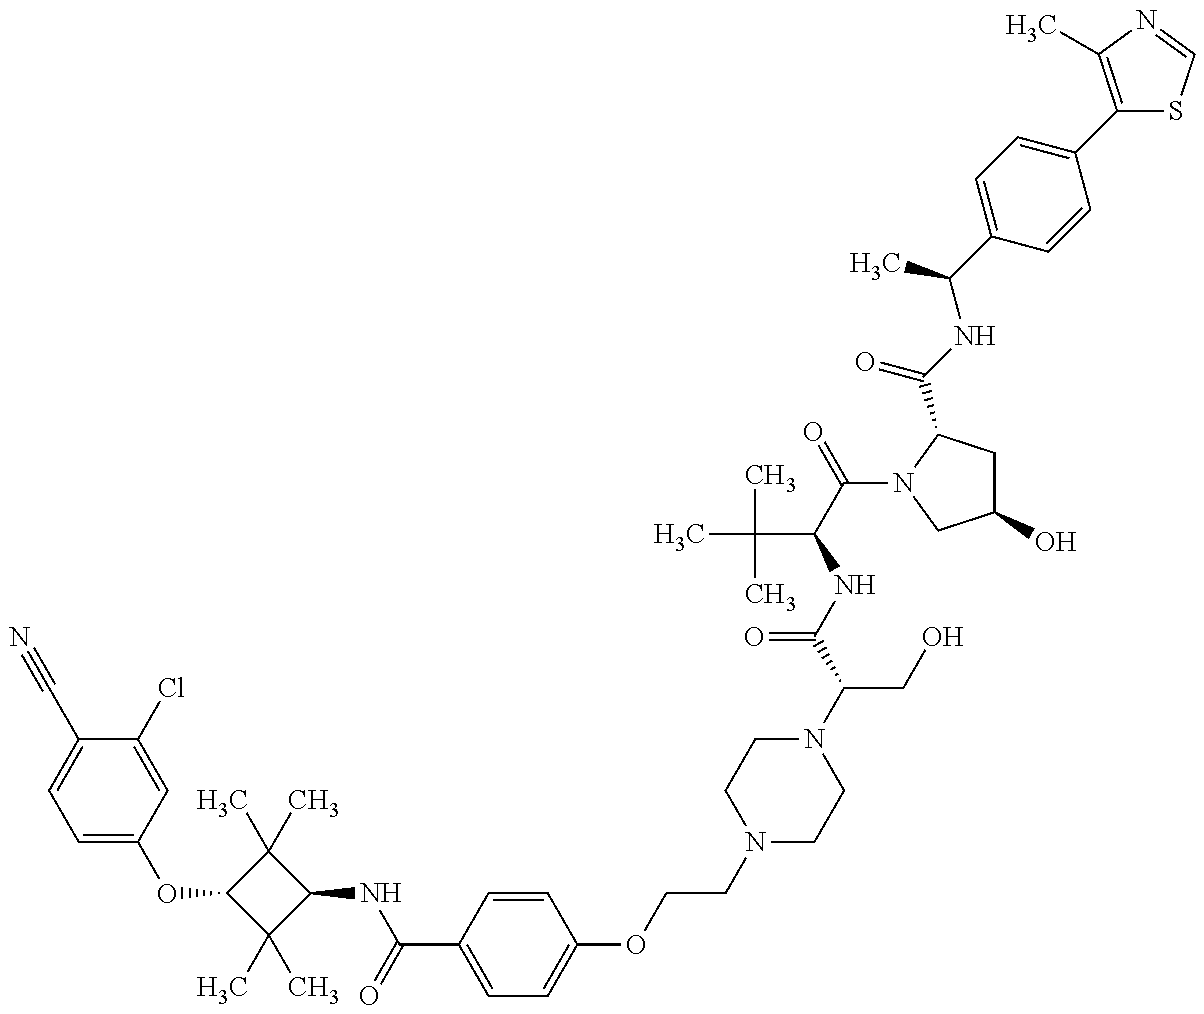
C1=C(OC2C(C)(C)C(NC(=O)C3=CC=C(OCCN4CCN(C(C(NC(C(=O)N5C(C(NC(C6=CC=C(C7=C(C)N=CS7)C=C6)C)=O)CC(O)C5)C(C)(C)C)=O)CO)CC4)C=C3)C2(C)C)C=C(Cl)C(C#N)=C1
